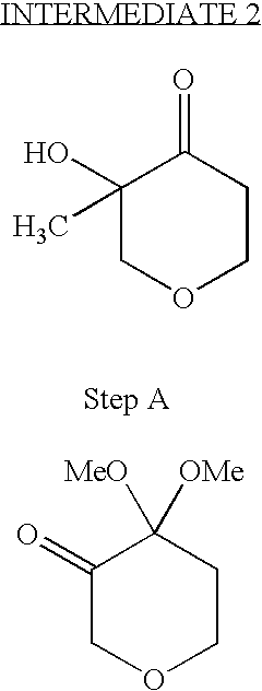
C1(=O)COCCC1([MeO])[OMe].C1(O)(C)COCCC1=O
